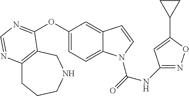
C12=C(CNCCC1)C(OC1=CC=C3C(=C1)C=CN3C(=O)NC1=NOC(C3CC3)=C1)=NC=N2
